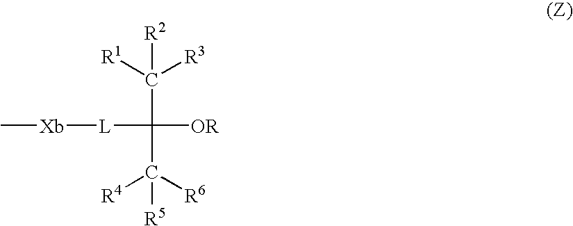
C[Xb][L]C(C([R3])([R1])[R2])(C([R4])([R6])[R5])[OR]
